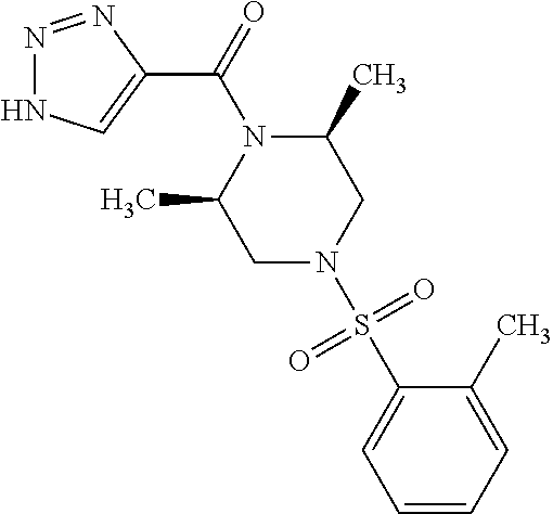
N1=NC(C(=O)N2C(C)CN(S(C3=CC=CC=C3C)(=O)=O)CC2C)=CN1
